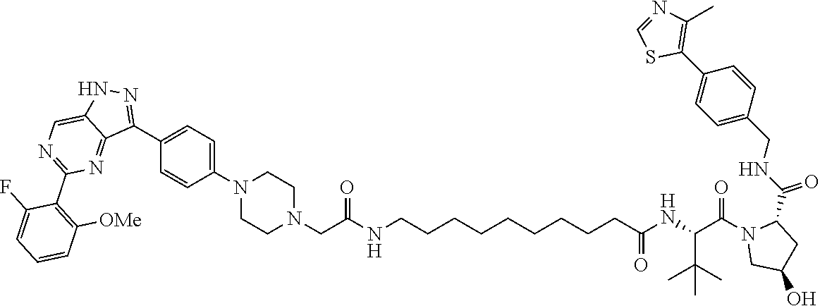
C1=NC(C)=C(C2=CC=C(CNC(C3N(C(C(NC(CCCCCCCCCNC(CN4CCN(C5=CC=C(C6=NNC7=CN=C(C8=C([OMe])C=CC=C8F)N=C76)C=C5)CC4)=O)=O)C(C)(C)C)=O)CC(O)C3)=O)C=C2)S1
